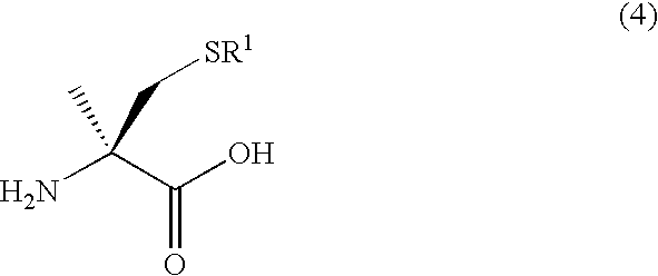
NC(C(O)=O)(C[SR1])C
